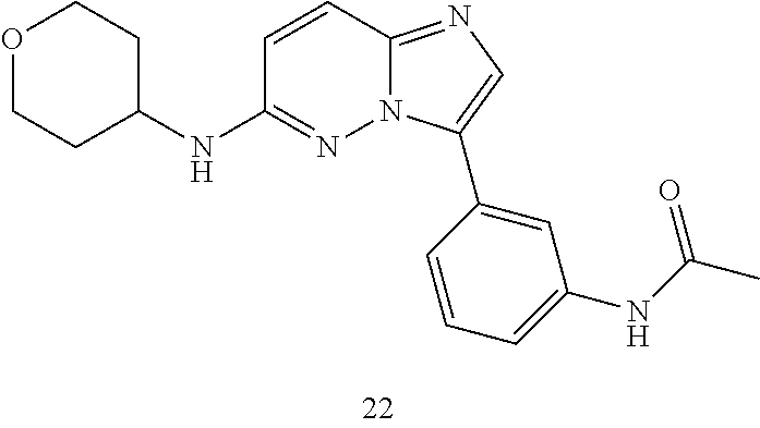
C1(NC2=NN3C(=NC=C3C3=CC(NC(C)=O)=CC=C3)C=C2)CCOCC1
